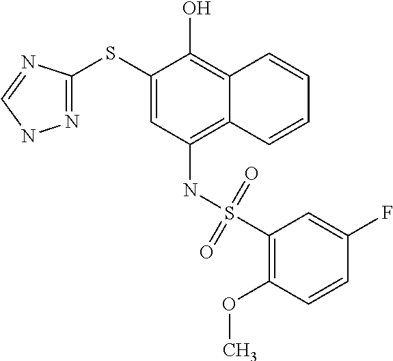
C1(SC2=NNC=N2)=CC(NS(C2=C(OC)C=CC(F)=C2)(=O)=O)=C2C(=C1O)C=CC=C2
